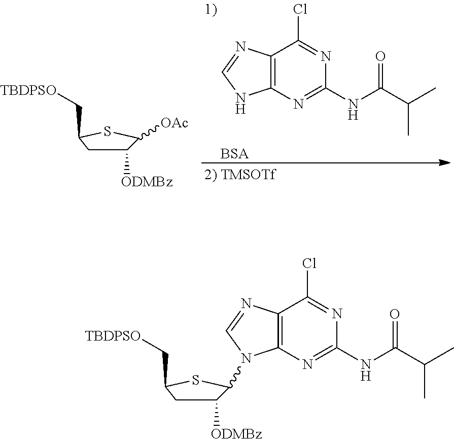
C12=C(N=C(NC(C(C)C)=O)N=C1Cl)NC=N2.[BSA].C([TBDPSO])C1CC([ODMBz])C([OAc])S1.C12=C(N=C(NC(C(C)C)=O)N=C1Cl)N(C1C([ODMBz])CC(C[TBDPSO])S1)C=N2
